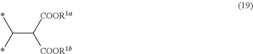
*C(C([COOR1a])[COOR1b])*
